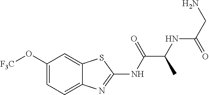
C1(O[F3C])=CC=C2C(=C1)SC(NC(C(NC(=O)CN)C)=O)=N2
